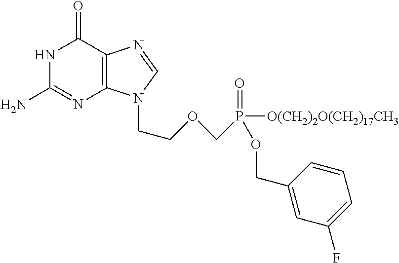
C1(COP(=O)([O(CH2)2O(CH2)17CH3])COCCN2C3=C(N=C2)C(=O)NC(N)=N3)=CC(F)=CC=C1
